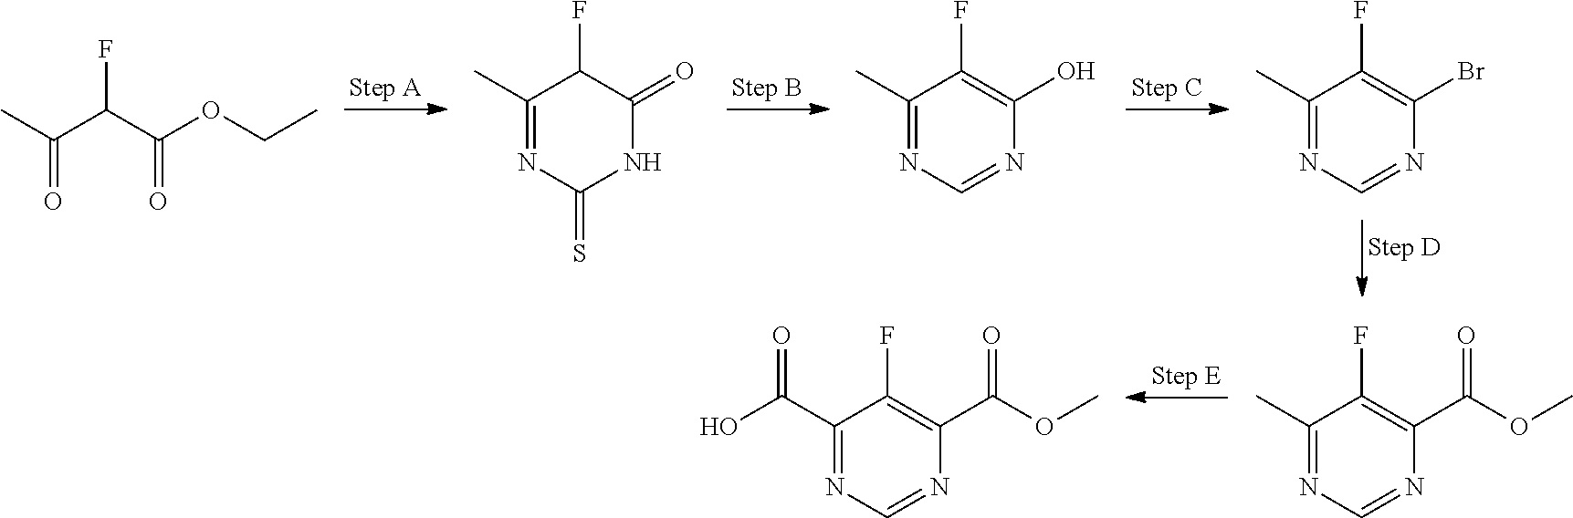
FC(C(OCC)=O)C(C)=O.C1(C)=NC(=S)NC(=O)C1F.C1(C)=NC=NC(O)=C1F.C1(C)=NC=NC(Br)=C1F.C1(C)=NC=NC(C(OC)=O)=C1F.C1(C(O)=O)=NC=NC(C(OC)=O)=C1F
